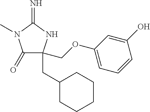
C1(=O)C(CC2CCCCC2)(COC2=CC=CC(O)=C2)NC(=N)N1C
